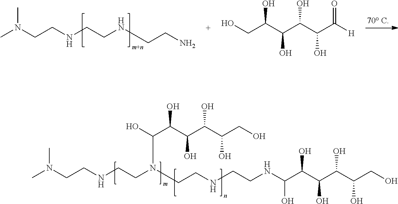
CN(CCNCCN(CCNCCNC(C(C(C(C(CO)O)O)O)O)O)C(O)C(C(C(C(CO)O)O)O)O)C.CN(CCNCCNCCN)C.OCC(C(C(C(C([H])=O)O)O)O)O
